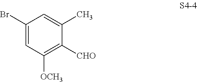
C1(Br)=CC([OCH3])=C([CHO])C(C)=C1
